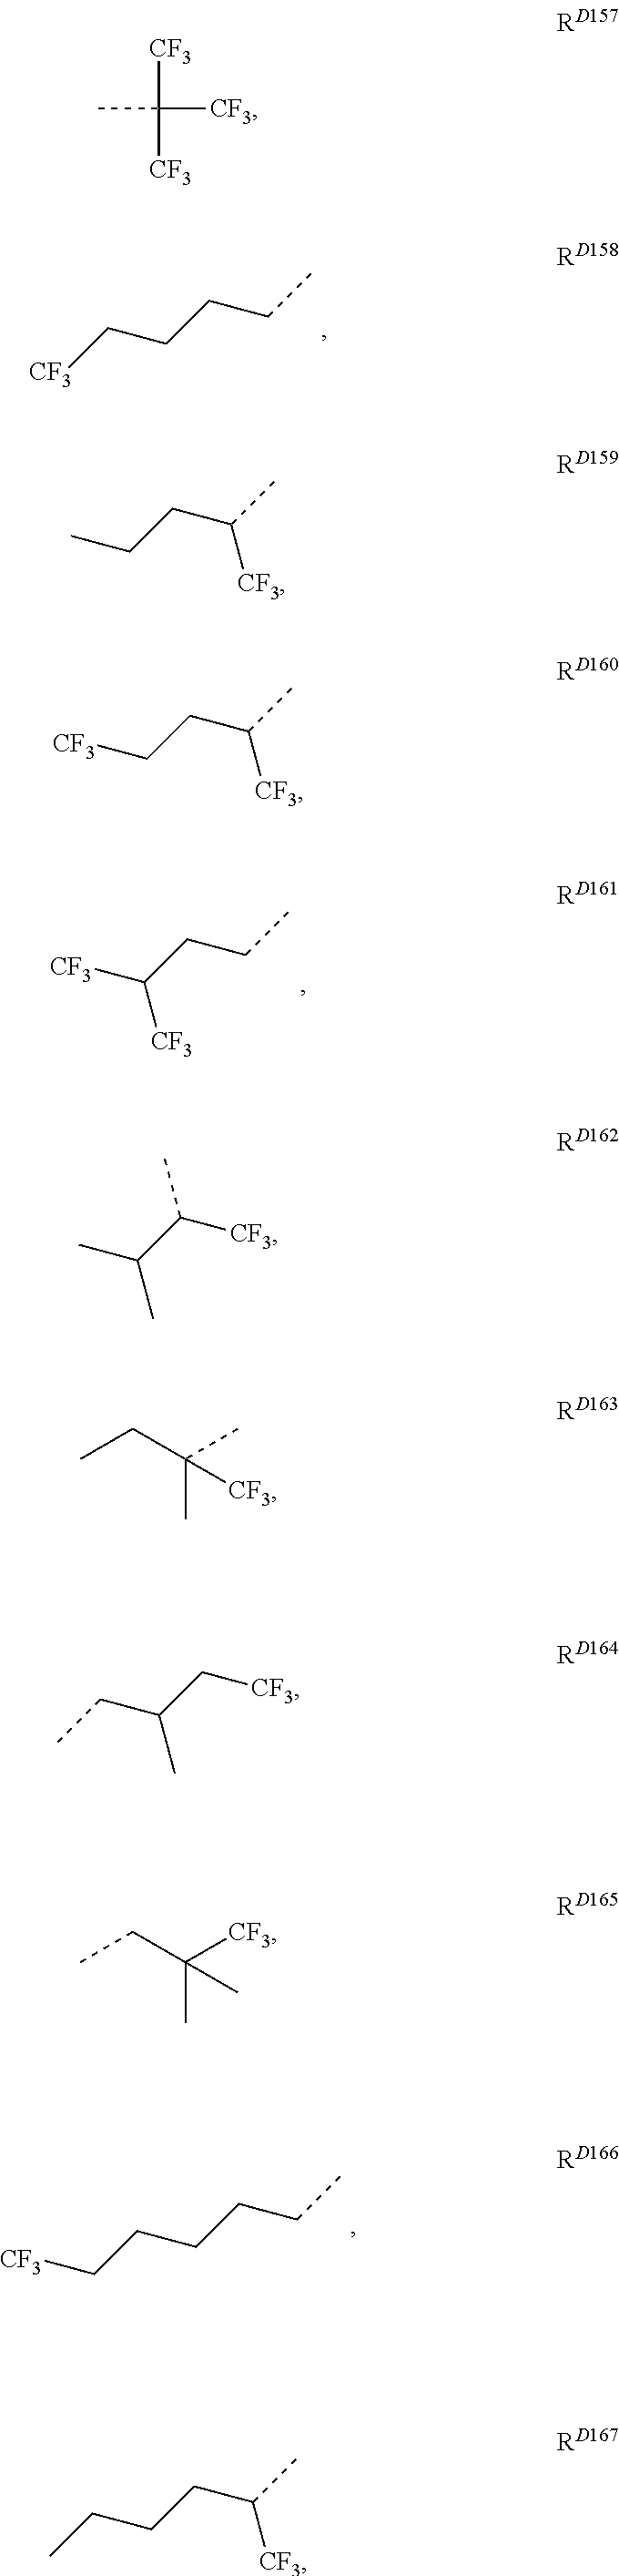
CC([CF3])([CF3])[CF3].[CF3]CCCCC.CCCC(C)[CF3].[CF3]CCC(C)[CF3].[CF3]C(CCC)[CF3].CCC(C[CF3])C.C(CCCCC)[CF3].CC(C([CF3])C)C.CCC(C)(C)[CF3].CCC([CF3])(C)C.CCCCC(C)[CF3]
